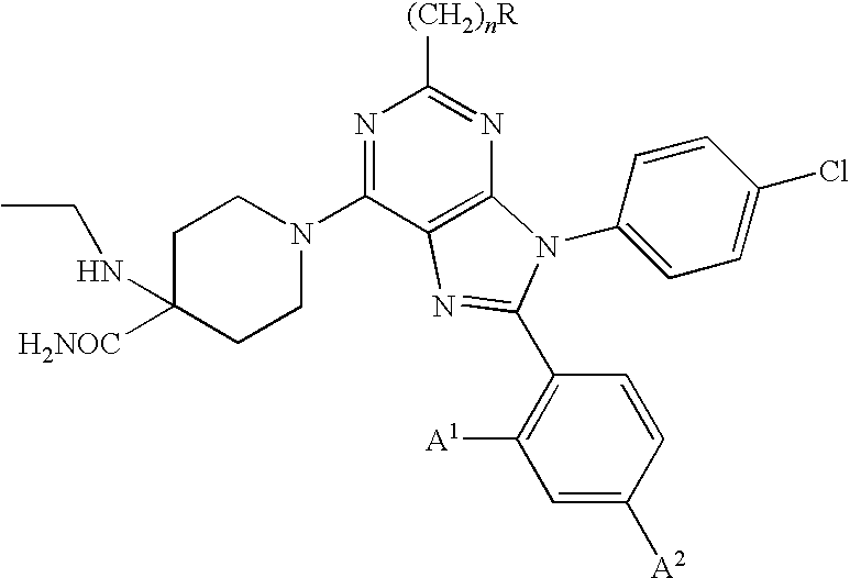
N1=C(N2CCC(NCC)([H2NOC])CC2)C2=C(N=C1[(CH2)nR])N(C1=CC=C(Cl)C=C1)C(C1=C([A1])C=C([A2])C=C1)=N2
